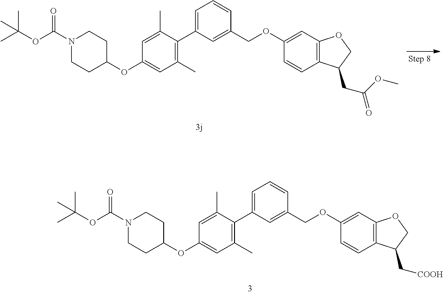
C1=C(C2=C(C)C=C(OC3CCN(C(OC(C)(C)C)=O)CC3)C=C2C)C=C(COC2=CC3=C(C=C2)C(CC(OC)=O)CO3)C=C1.C1=C(C2=C(C)C=C(OC3CCN(C(OC(C)(C)C)=O)CC3)C=C2C)C=C(COC2=CC3=C(C=C2)C(C[COOH])CO3)C=C1
